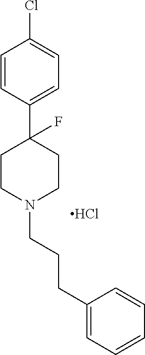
C1=CC(C2(F)CCN(CCCC3=CC=CC=C3)CC2)=CC=C1Cl.Cl
